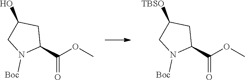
C1(C(OC)=O)CC(O)CN1[Boc].C1(C(OC)=O)CC([TBSO])CN1[Boc]
